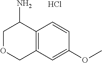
C1OCC2=C(C1N)C=CC(OC)=C2.Cl
